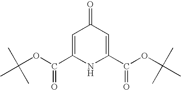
C1=C(C(OC(C)(C)C)=O)NC(C(OC(C)(C)C)=O)=CC1=O
